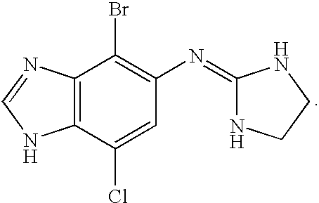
C12=C(N=CN1)C(Br)=C(N=C1NCCN1)C=C2Cl
